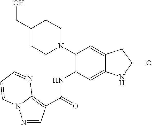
N1=CC(C(=O)NC2=C(N3CCC(CO)CC3)C=C3C(=C2)NC(=O)C3)=C2N1C=CC=N2
